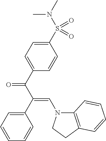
C1(S(N(C)C)(=O)=O)=CC=C(C(C(C2=CC=CC=C2)=CN2C3=C(CC2)C=CC=C3)=O)C=C1
